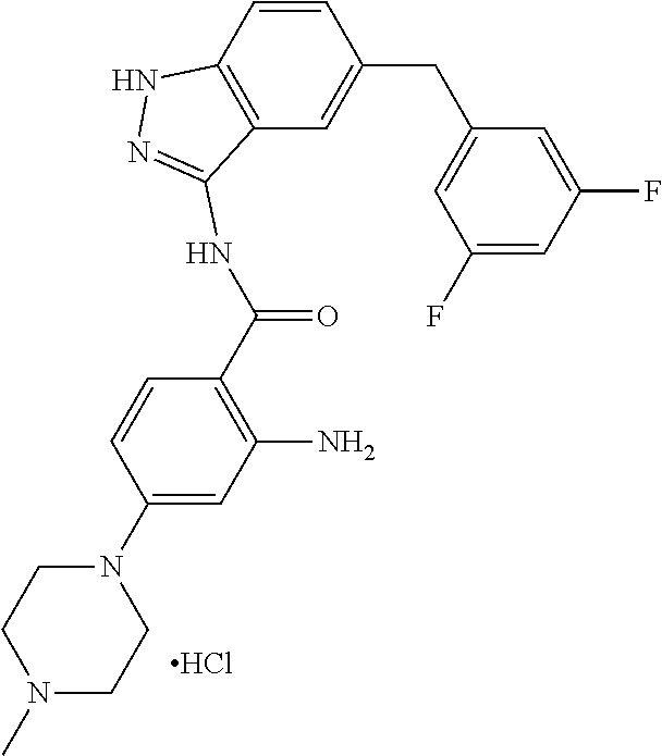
C1=CC2=C(C=C1CC1=CC(F)=CC(F)=C1)C(NC(C1=C(N)C=C(N3CCN(C)CC3)C=C1)=O)=NN2.Cl
